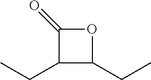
C1(=O)C(CC)C(CC)O1
